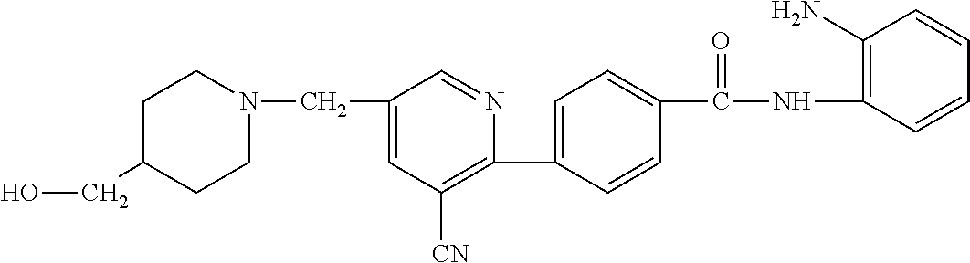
N1(CC2=CC([CN])=C(C3=CC=C(C(NC4=C(N)C=CC=C4)=O)C=C3)N=C2)CCC(CO)CC1
